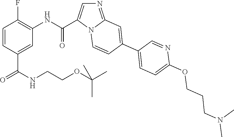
C1=CC(C(=O)NCCOC(C)(C)C)=CC(NC(=O)C2=CN=C3N2C=CC(C2=CC=C(OCCCN(C)C)N=C2)=C3)=C1F
